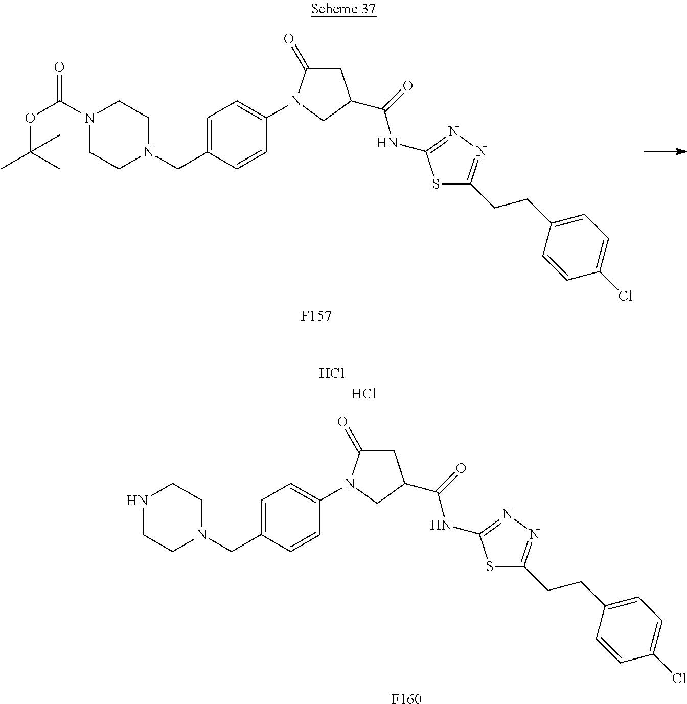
O=C(OC(C)(C)C)N1CCN(CC2=CC=C(N3C(=O)CC(C(NC4=NN=C(CCC5=CC=C(Cl)C=C5)S4)=O)C3)C=C2)CC1.[F157].N1CCN(CC2=CC=C(N3C(=O)CC(C(NC4=NN=C(CCC5=CC=C(Cl)C=C5)S4)=O)C3)C=C2)CC1.[F160].Cl.Cl
